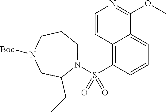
C1=CC2=C(S(=O)(N3CCCN([Boc])CC3CC)=O)C=CC=C2C(OC)=N1
